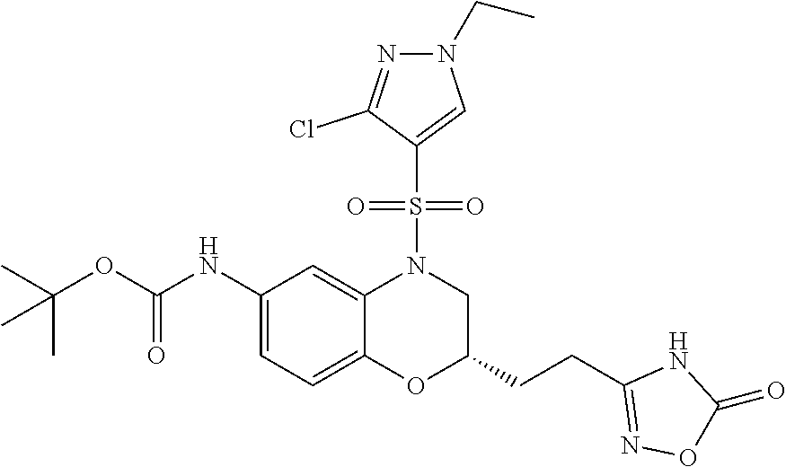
C(OC(NC1=CC=C2C(=C1)N(S(=O)(=O)C1=CN(CC)N=C1Cl)CC(CCC1=NOC(=O)N1)O2)=O)(C)(C)C
